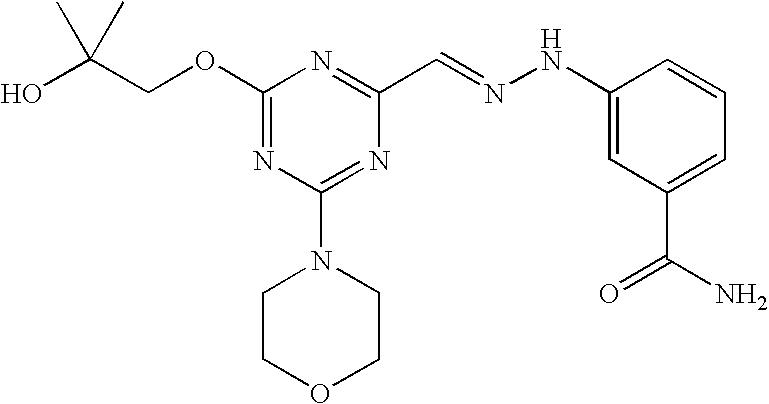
C(COC1=NC(N2CCOCC2)=NC(C=NNC2=CC(C(N)=O)=CC=C2)=N1)(O)(C)C
